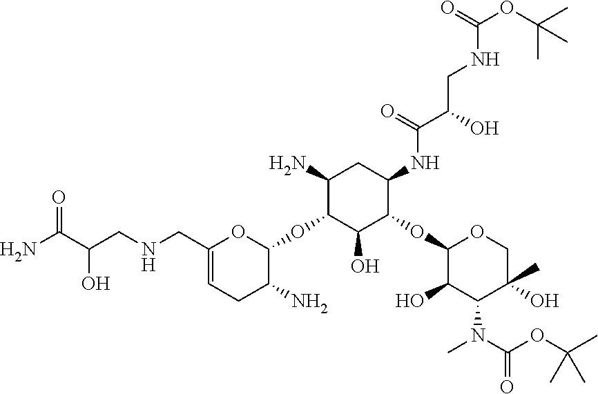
C1(N)C(OC2OC(CNCC(C(N)=O)O)=CCC2N)C(O)C(OC2C(O)C(N(C)C(OC(C)(C)C)=O)C(O)(C)CO2)C(NC(C(CNC(OC(C)(C)C)=O)O)=O)C1
